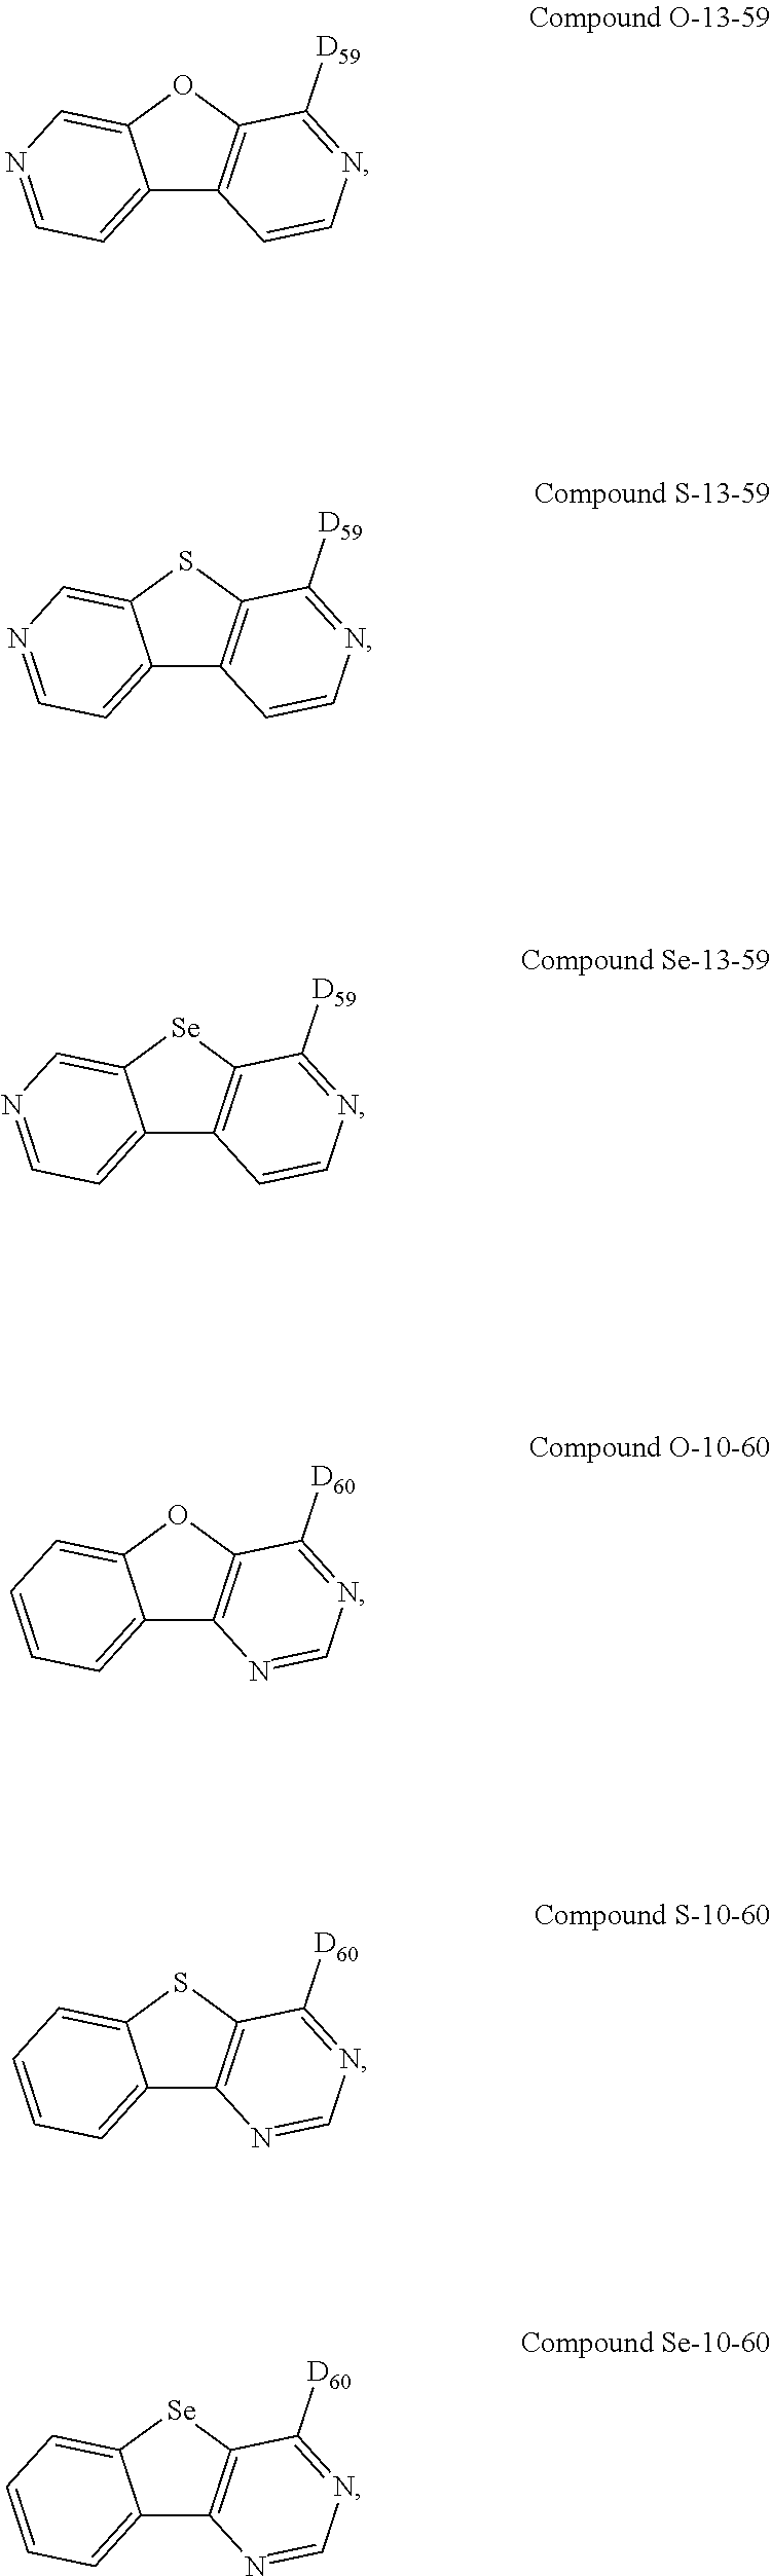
C12=CC=NC=C1OC1=C2C=CN=C1[D59].C12=CC=NC=C1SC1=C2C=CN=C1[D59].C12=CC=NC=C1[Se]C1=C2C=CN=C1[D59].C12=CC=CC=C1OC1=C2N=CN=C1[D60].C12=CC=CC=C1SC1=C2N=CN=C1[D60].C12=CC=CC=C1[Se]C1=C2N=CN=C1[D60]
